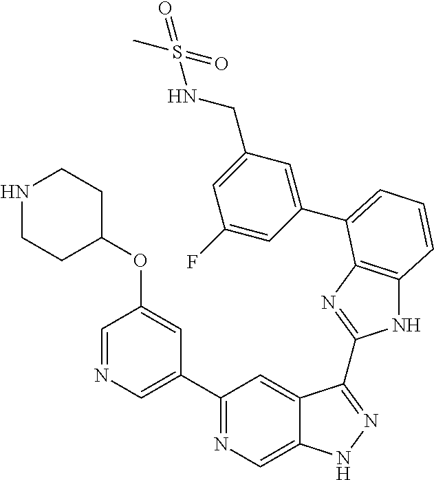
C1(C2=NC=C3C(=C2)C(C2=NC4=C(N2)C=CC=C4C2=CC(CNS(C)(=O)=O)=CC(F)=C2)=NN3)=CN=CC(OC2CCNCC2)=C1
